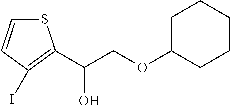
C1(I)=C(C(COC2CCCCC2)O)SC=C1
